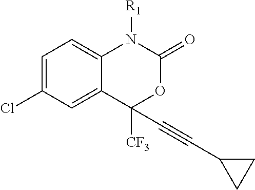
C1=C(Cl)C=C2C(=C1)N([R1])C(=O)OC2([CF3])C#CC1CC1
